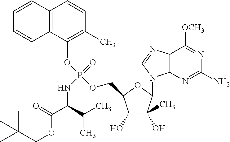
C1(OP(OCC2C(O)C(O)(C)C(N3C4=C(N=C3)C([OCH3])=NC(N)=N4)O2)(=O)NC(C(=O)OCC(C)(C)C)C(C)C)=C(C)C=CC2=C1C=CC=C2
